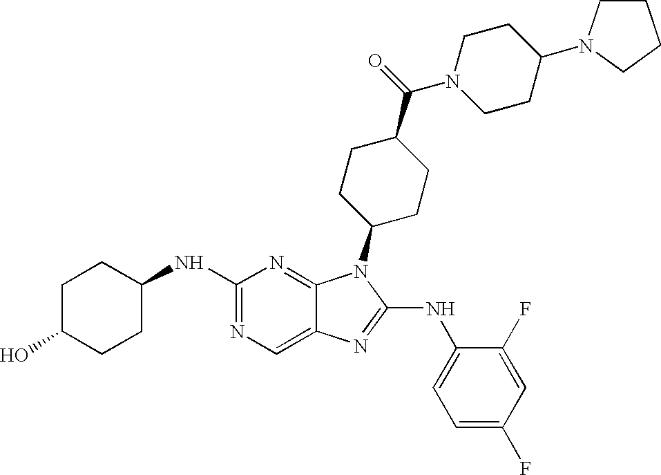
N1=C(NC2CCC(O)CC2)N=C2C(=C1)N=C(NC1=CC=C(F)C=C1F)N2C1CCC(C(N2CCC(N3CCCC3)CC2)=O)CC1
